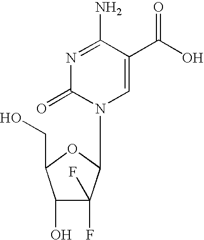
N1=C(N)C(C(O)=O)=CN(C2C(F)(F)C(O)C(CO)O2)C1=O
